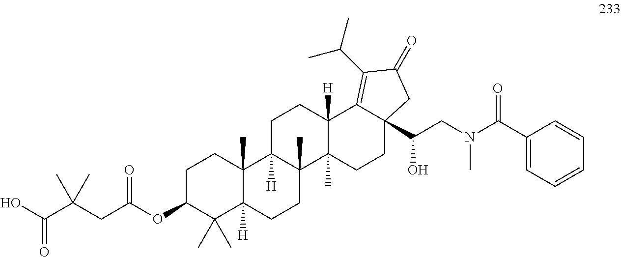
C1C(OC(CC(C(=O)O)(C)C)=O)C(C)(C)C2([H])C(C)(C1)C1([H])C(C)(CC2)C2(C)C([H])(CC1)C1=C(C(C)C)C(=O)CC1(C(CN(C(C1=CC=CC=C1)=O)C)O)CC2
